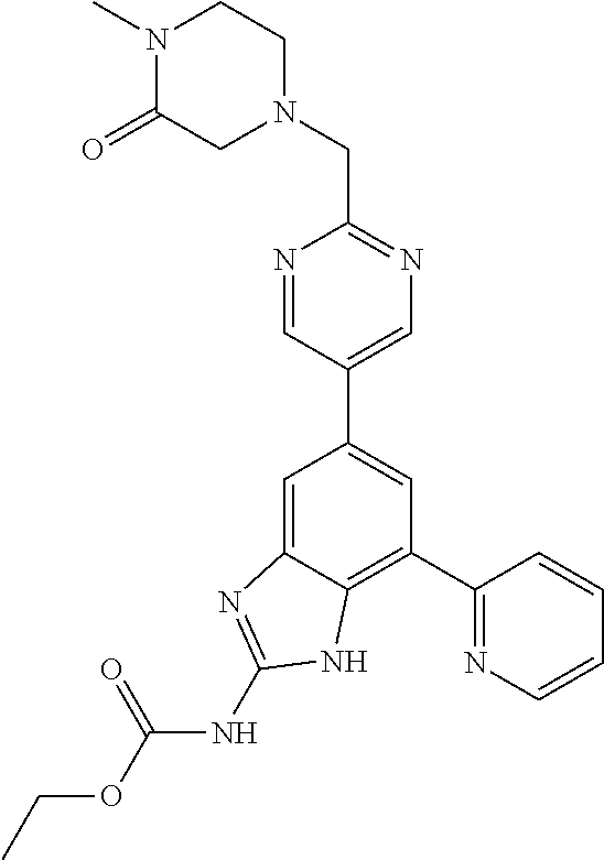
C1(C2=NC=CC=C2)=C2C(=CC(C3=CN=C(CN4CC(=O)N(C)CC4)N=C3)=C1)N=C(NC(OCC)=O)N2
